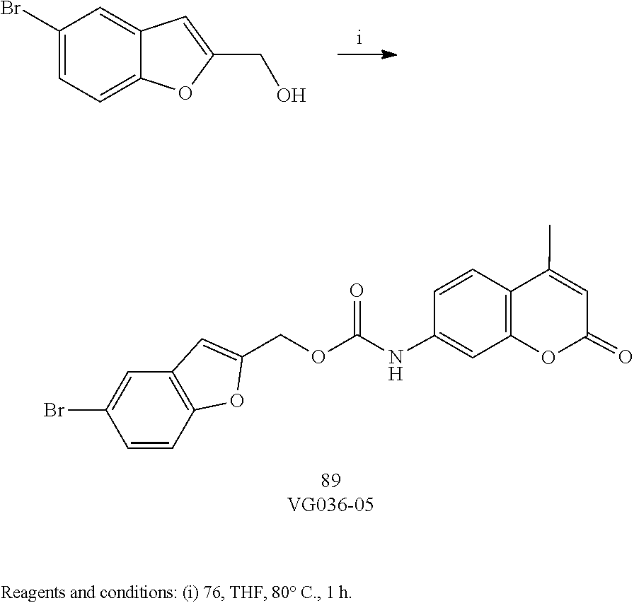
C1=C(Br)C=C2C(=C1)OC(CO)=C2.C1(C)=CC(=O)OC2=C1C=CC(NC(OCC1=CC3=C(C=CC(Br)=C3)O1)=O)=C2
